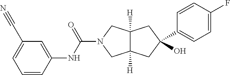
C1(C2(O)CC3([H])C([H])(CN(C(NC4=CC(C#N)=CC=C4)=O)C3)C2)=CC=C(F)C=C1
